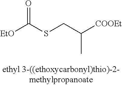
[EtO]C(SCC([COOEt])C)=O
